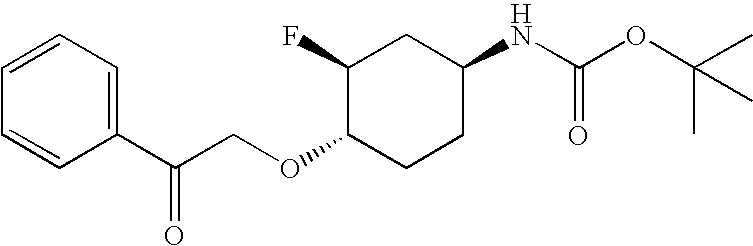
C1(C(COC2CCC(NC(=O)OC(C)(C)C)CC2F)=O)=CC=CC=C1
